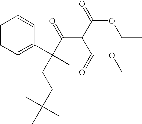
C1=CC=C(C(C)(CCC(C)(C)C)C(C(C(OCC)=O)C(=O)OCC)=O)C=C1
